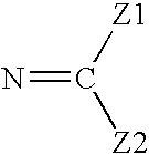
N=C([Z1])[Z2]
